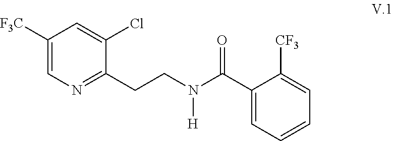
C1([F3C])=CN=C(CCN(C(C2=CC=CC=C2[CF3])=O)[H])C(Cl)=C1
